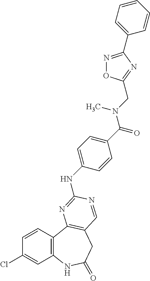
C1(Cl)=CC2=C(C=C1)C1=C(CC(=O)N2)C=NC(NC2=CC=C(C(=O)N(CC3=NC(C4=CC=CC=C4)=NO3)C)C=C2)=N1
